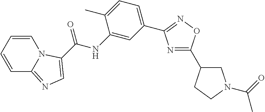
C1=CC=CC2=NC=C(C(NC3=CC(C4=NOC(C5CN(C(=O)C)CC5)=N4)=CC=C3C)=O)N12
